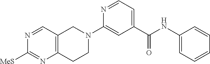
C12=C(C=NC([MeS])=N1)CN(C1=CC(C(NC3=CC=CC=C3)=O)=CC=N1)CC2
